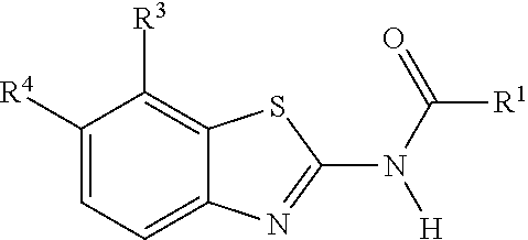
C1([R4])=CC=C2C(=C1[R3])SC(N(C([R1])=O)[H])=N2
